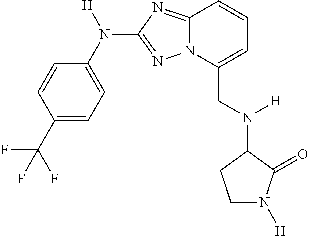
C(C1=CC=CC2=NC(N(C3=CC=C(C(F)(F)F)C=C3)[H])=NN12)N(C1CCN([H])C1=O)[H]
